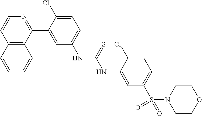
C12=C(C(C3=CC(NC(NC4=CC(S(N5CCOCC5)(=O)=O)=CC=C4Cl)=S)=CC=C3Cl)=NC=C1)C=CC=C2
